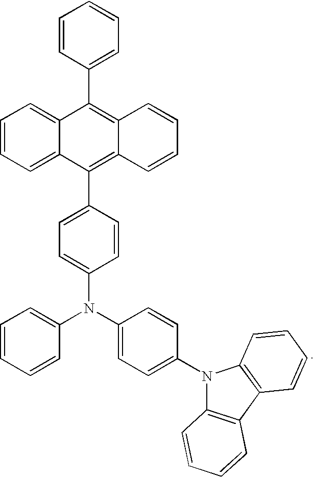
C1=CC=C2C(=C1)C(C1=CC=CC=C1)=C1C(=C2C2=CC=C(N(C3=CC=C(N4C5=C(C6=C4C=CC=C6)C=CC=C5)C=C3)C3=CC=CC=C3)C=C2)C=CC=C1
